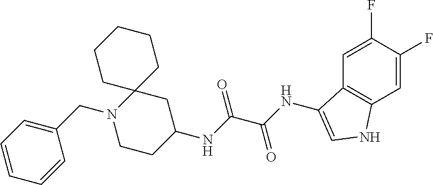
FC1=CC2=C(C=C1F)NC=C2NC(=O)C(=O)NC1CC2(N(CC3=CC=CC=C3)CC1)CCCCC2
